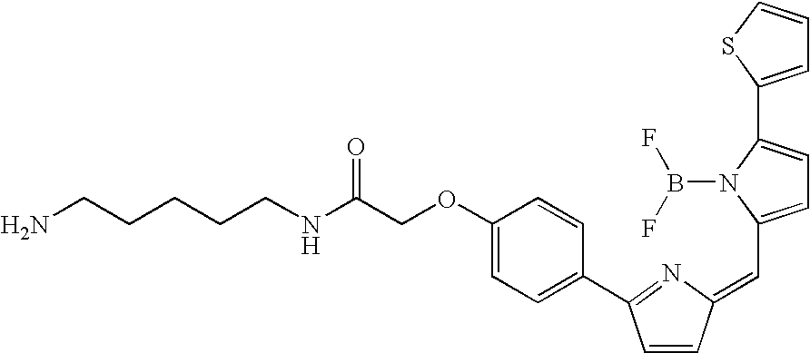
N(C(COC1=CC=C(C2=NC(=CC3=CC=C(C4=CC=CS4)N3B(F)F)C=C2)C=C1)=O)CCCCCN
